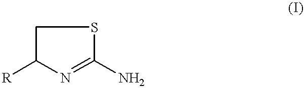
C1C([R])N=C(N)S1
